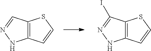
C12=C(C=NN1)SC=C2.C12=C(C(I)=NN1)SC=C2
